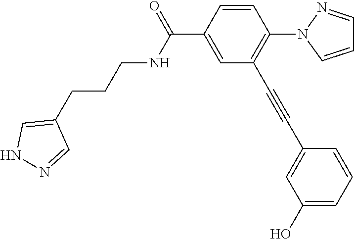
N(C(C1=CC(C#CC2=CC(O)=CC=C2)=C(N2C=CC=N2)C=C1)=O)CCCC1=CNN=C1
